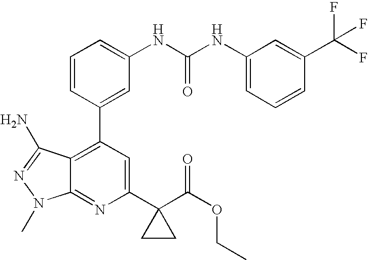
C1=CC(C2=C3C(=NC(C4(C(OCC)=O)CC4)=C2)N(C)N=C3N)=CC(NC(NC2=CC=CC(C(F)(F)F)=C2)=O)=C1
